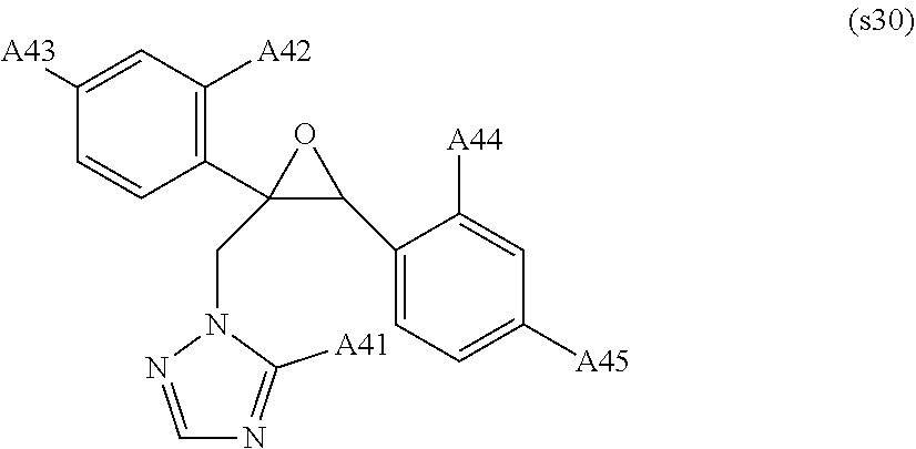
C1(C2OC2(CN2N=CN=C2[A41])C2=C([A42])C=C([A43])C=C2)=CC=C([A45])C=C1[A44]
